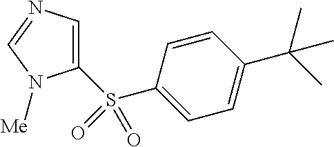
C1(S(=O)(C2=CC=C(C(C)(C)C)C=C2)=O)=CN=CN1[Me]
